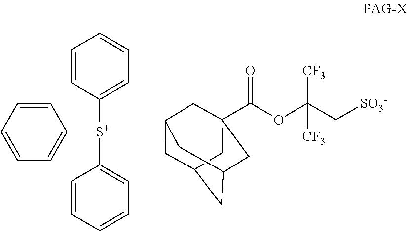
C1=CC([S+](C2=CC=CC=C2)C2=CC=CC=C2)=CC=C1.O=C(OC(C[SO3-])([CF3])[CF3])C12CC3CC(CC(C1)C3)C2
